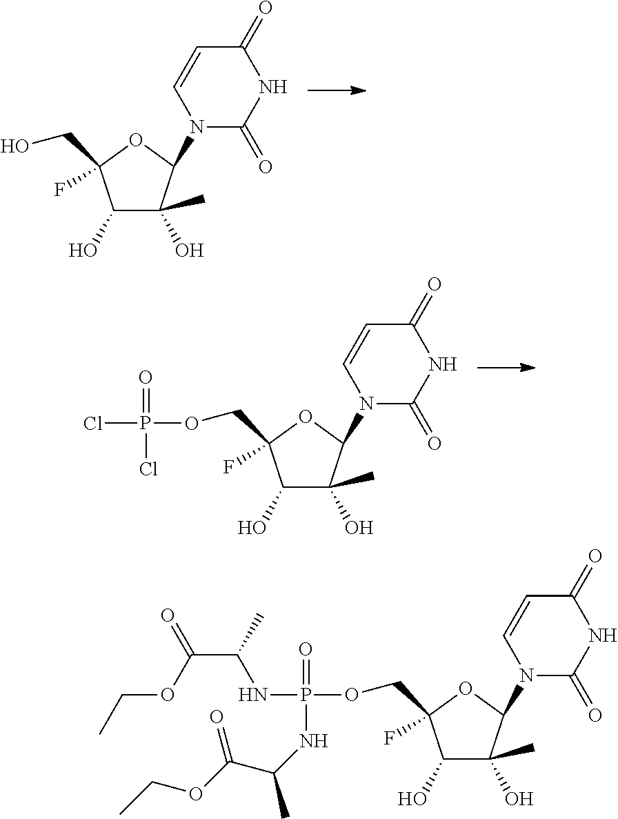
C1(O)C(C)(O)C(N2C(=O)NC(=O)C=C2)OC1(F)CO.C1(O)C(C)(O)C(N2C(=O)NC(=O)C=C2)OC1(F)COP(Cl)(=O)Cl.C1(O)C(C)(O)C(N2C(=O)NC(=O)C=C2)OC1(F)COP(NC(C(OCC)=O)C)(=O)NC(C(OCC)=O)C
